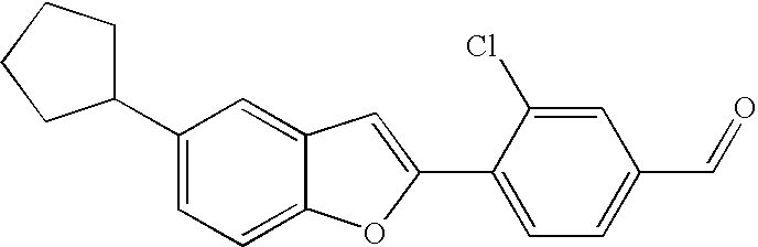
C1=C(Cl)C(C2=CC3=CC(C4CCCC4)=CC=C3O2)=CC=C1C=O
